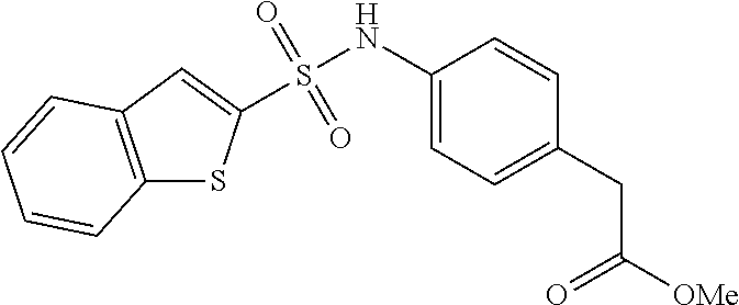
S(NC1=CC=C(CC([OMe])=O)C=C1)(=O)(=O)C1=CC2=C(C=CC=C2)S1
